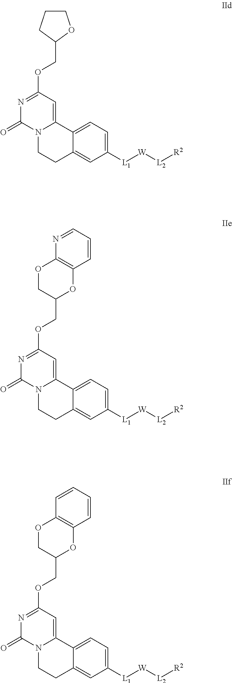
C12=CC=C([L1][W][L2][R2])C=C1CCN1C2=CC(OCC2OCCC2)=NC1=O.C12=CC=C([L1][W][L2][R2])C=C1CCN1C2=CC(OCC2OC3=C(OC2)N=CC=C3)=NC1=O.C12=CC=C([L1][W][L2][R2])C=C1CCN1C2=CC(OCC2OC3=C(OC2)C=CC=C3)=NC1=O
